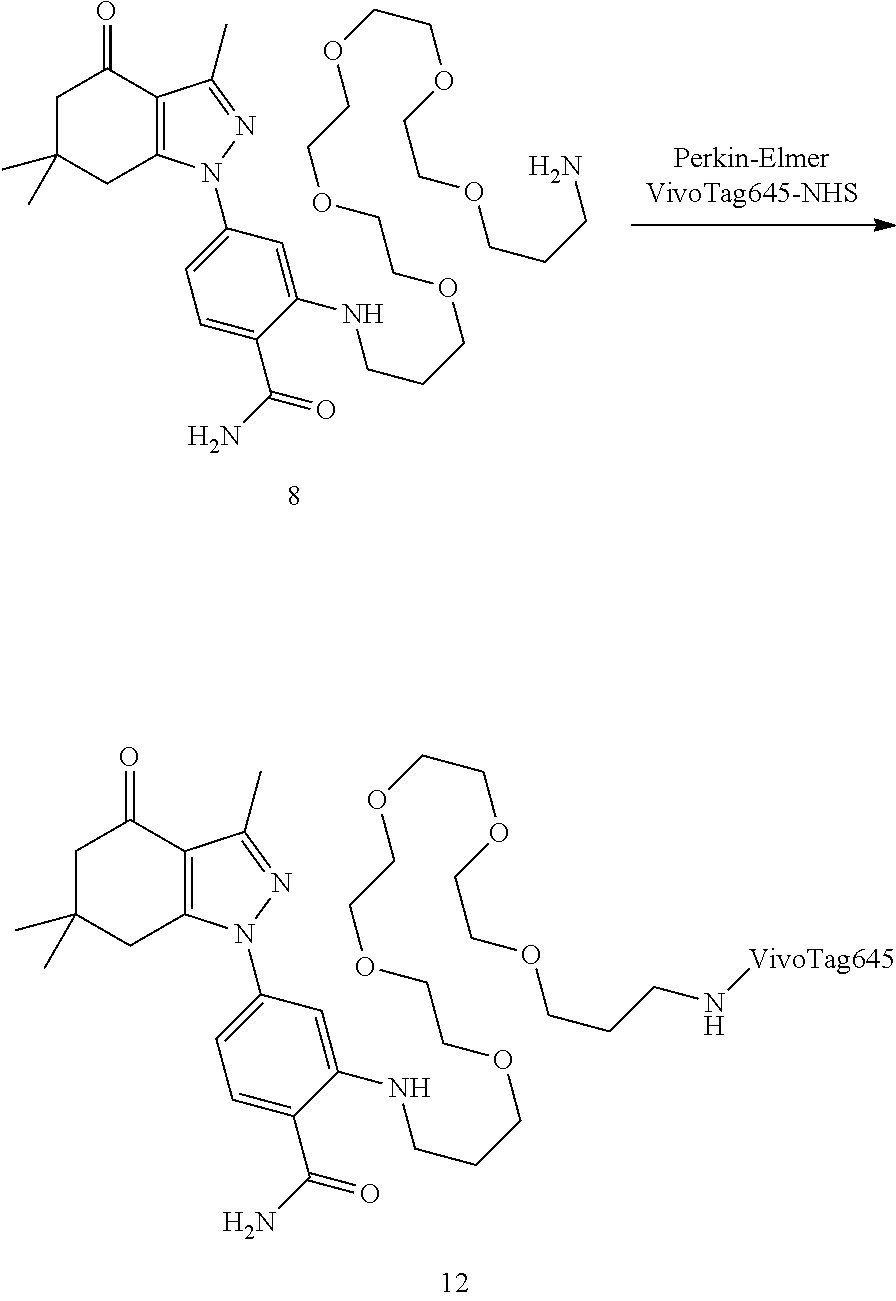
C1C(C)(C)CC2=C(C1=O)C(C)=NN2C1=CC=C(C(N)=O)C(NCCCOCCOCCOCCOCCOCCCN[VivoTag645])=C1.C1C(C)(C)CC2=C(C1=O)C(C)=NN2C1=CC=C(C(N)=O)C(NCCCOCCOCCOCCOCCOCCCN)=C1
